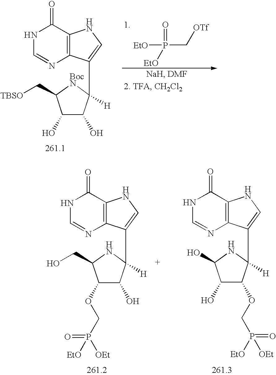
C1(OCP(=O)([OEt])[EtO])C(O)C([H])(C2=CNC3=C2N=CNC3=O)NC1CO.C1(O)C(OCP([EtO])(=O)[OEt])C([H])(C2=CNC3=C2N=CNC3=O)NC1O.[EtO]P(=O)([EtO])C[OTf].C1(O)C(O)C([H])(C2=CNC3=C2N=CNC3=O)[BocN]C1C[TBSO]
